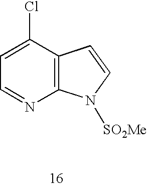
C1=NC2=C(C(Cl)=C1)C=CN2[SO2Me]
